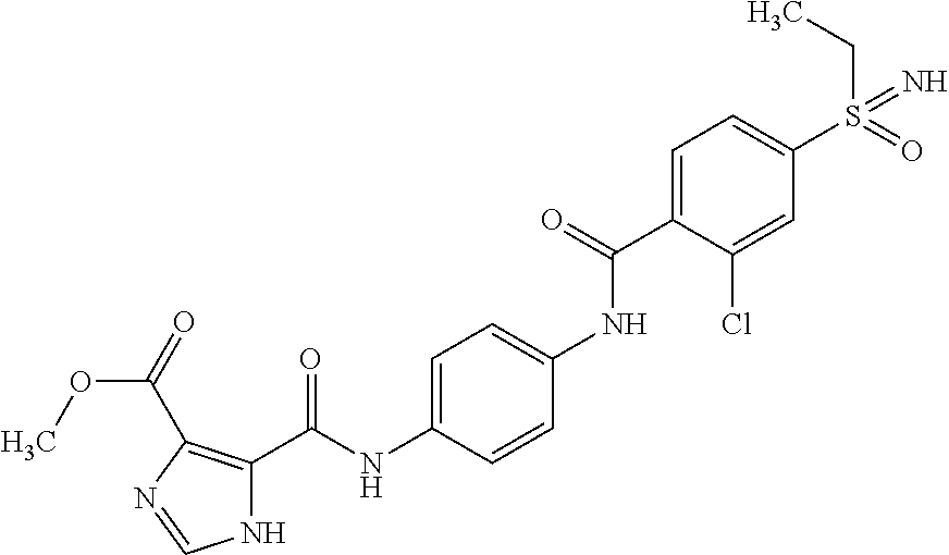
N1C(C(NC2=CC=C(NC(C3=CC=C(S(=N)(CC)=O)C=C3Cl)=O)C=C2)=O)=C(C(=O)OC)N=C1
